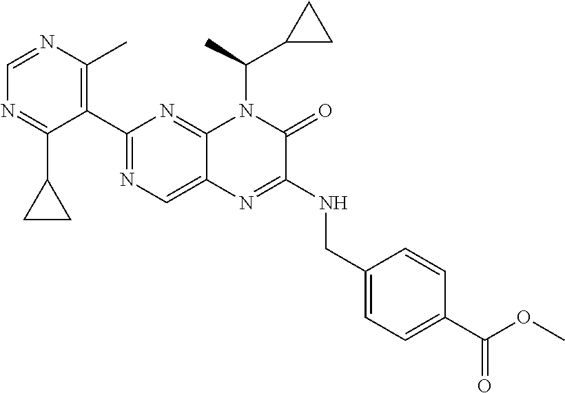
C1(C2=NC=C3C(=N2)N(C(C)C2CC2)C(=O)C(NCC2=CC=C(C(OC)=O)C=C2)=N3)=C(C)N=CN=C1C1CC1
